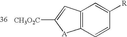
C12=C(C=CC([R])=C1)[A]C([CH3O2C])=C2
